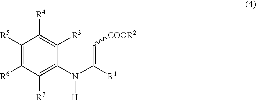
C1([R5])=C([R6])C([R7])=C(N(C([R1])=C[COOR2])[H])C([R3])=C1[R4]
